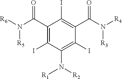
C1(C(N([R6])[R5])=O)=C(I)C(N([R1])[R2])=C(I)C(C(N([R4])[R3])=O)=C1I
